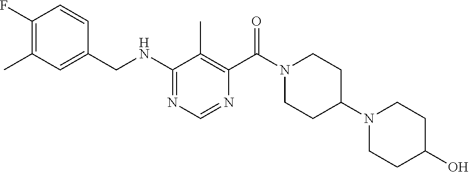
N(C1=NC=NC(C(N2CCC(N3CCC(O)CC3)CC2)=O)=C1C)CC1=CC(C)=C(F)C=C1
